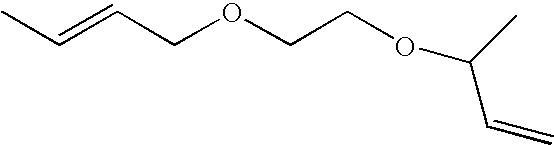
CC=CCOCCOC(C)C=C
